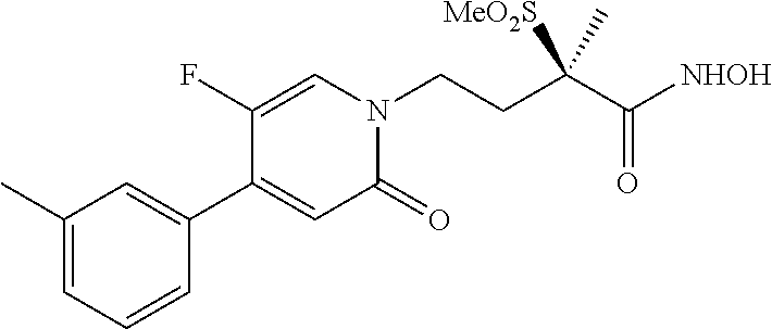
C1(C)=CC=CC(C2=CC(=O)N(CCC(C([NHOH])=O)(C)[MeO2S])C=C2F)=C1
